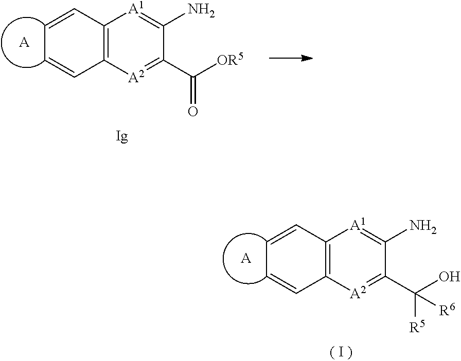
C1=CC2=C(C=C1)[A2]=C(C(O)([R5])[R6])C(N)=[A1]2.[A].C1=CC2=C(C=C1)[A2]=C(C([OR5])=O)C(N)=[A1]2.[A]
